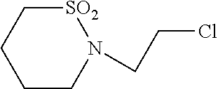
[SO2]1CCCCN1CCCl
